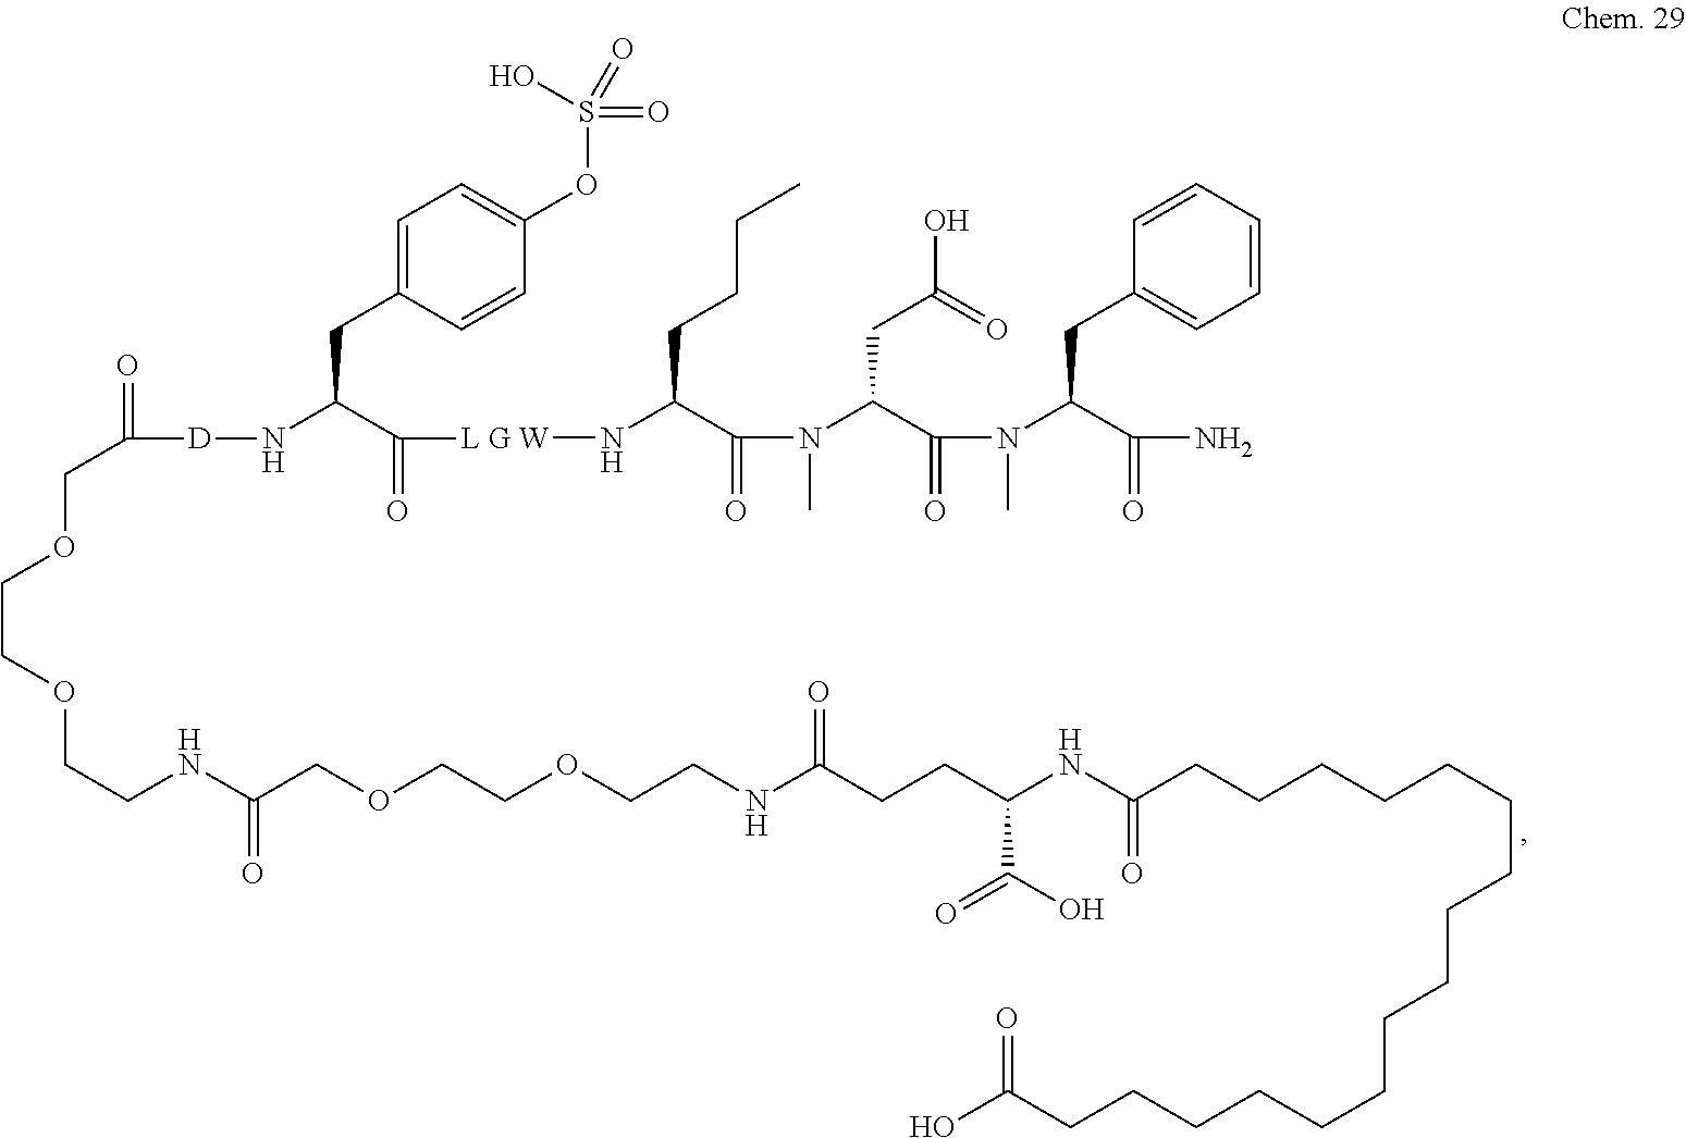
C1=C(CC(N[D]C(COCCOCCNC(COCCOCCNC(CCC(NC(CCCCCCCCCCCCCCCCC(O)=O)=O)C(=O)O)=O)=O)=O)C(=O)[L G W]NC(C(N(C(C(N(C(C(N)=O)CC2=CC=CC=C2)C)=O)CC(=O)O)C)=O)CCCC)C=CC(OS(O)(=O)=O)=C1
